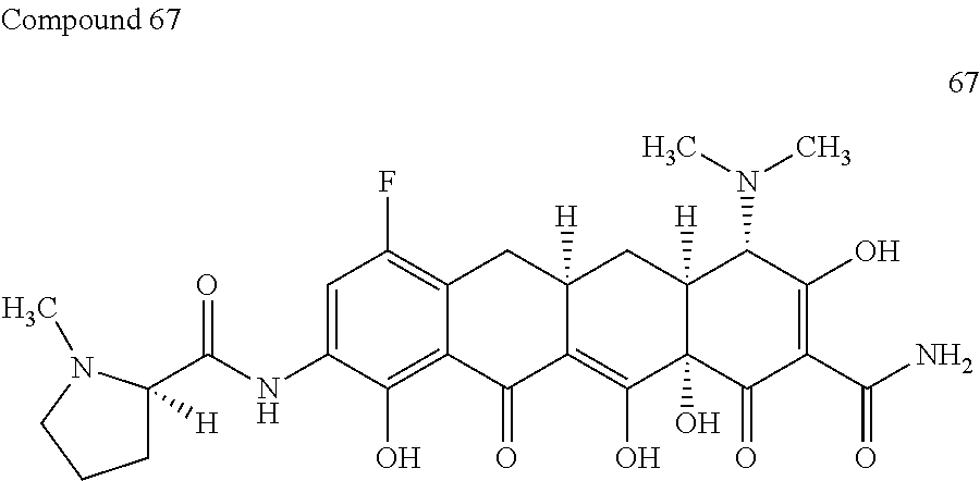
C1=C(NC(C2([H])CCCN2C)=O)C(O)=C2C(=C1F)CC1([H])C(=C(O)C3(O)C([H])(C1)C(N(C)C)C(O)=C(C(N)=O)C3=O)C2=O
